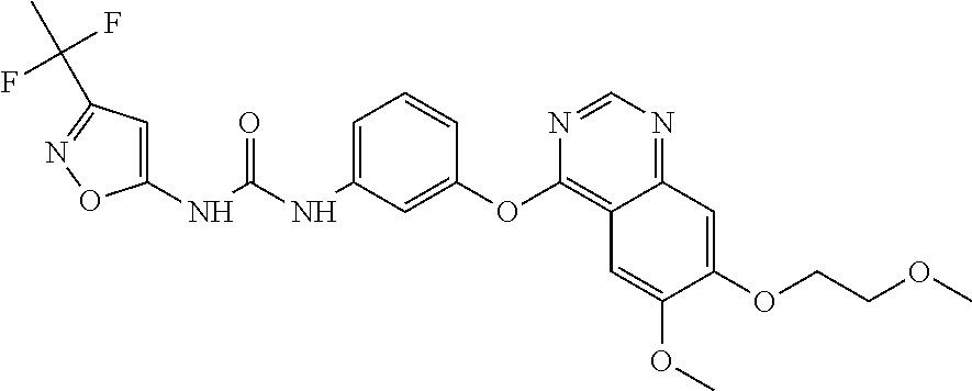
C1(NC(NC2=CC=CC(OC3=C4C(=NC=N3)C=C(OCCOC)C(OC)=C4)=C2)=O)=CC(C(C)(F)F)=NO1
